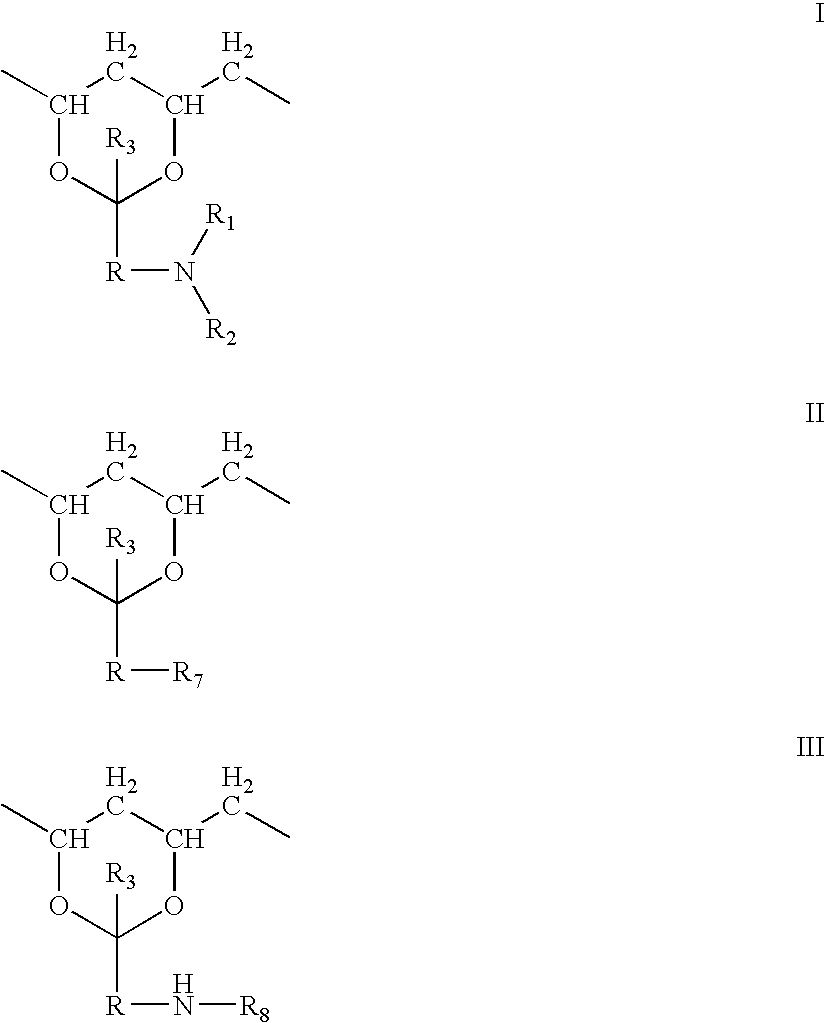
C1(C)OC([R3])([R]N([R1])[R2])OC(CC)C1.C1(C)OC([R3])([R][R7])OC(CC)C1.C1(C)OC([R3])([R]N[R8])OC(CC)C1
